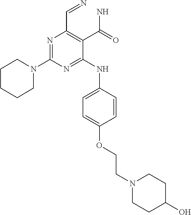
N1=C(N2CCCCC2)N=C(NC2=CC=C(OCCN3CCC(O)CC3)C=C2)C(C(N)=O)=C1C=N
